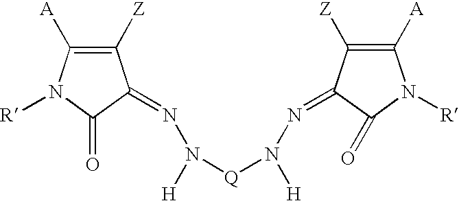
C1([Z])=C([A])N([R])C(=O)C1=NN([Q]N([H])N=C1C([Z])=C([A])N([R])C1=O)[H]
